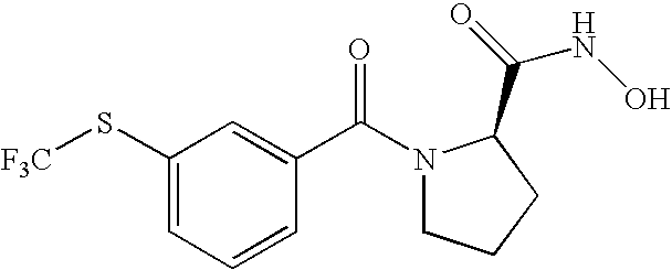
C1(S[F3C])=CC=CC(C(N2CCCC2C(=O)NO)=O)=C1
